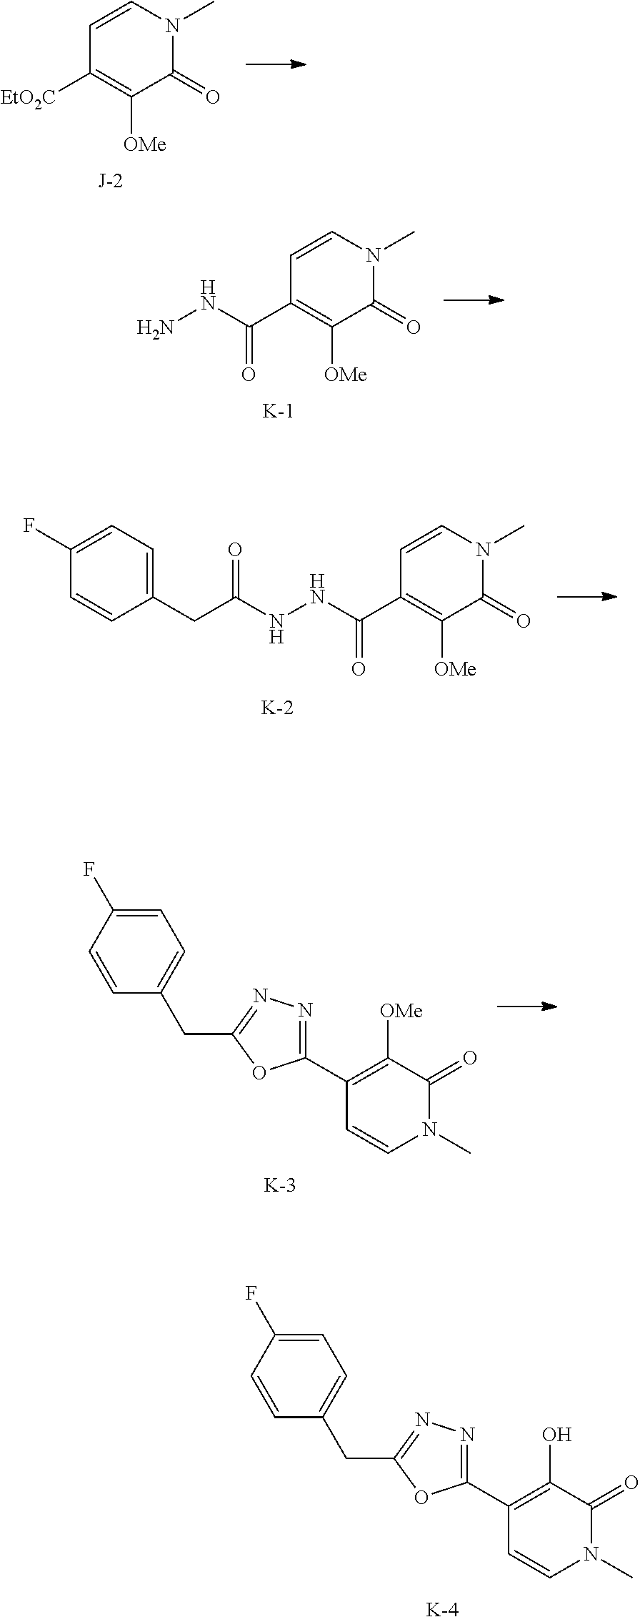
C1=CN(C)C(=O)C([OMe])=C1[EtO2C].C1=CN(C)C(=O)C([OMe])=C1C(NN)=O.[K].C(C1=CC=C(F)C=C1)C(NNC(C1=C([OMe])C(=O)N(C)C=C1)=O)=O.[K].C1=CN(C)C(=O)C([OMe])=C1C1=NN=C(CC2=CC=C(F)C=C2)O1.[K].C1=CN(C)C(=O)C(O)=C1C1=NN=C(CC2=CC=C(F)C=C2)O1.[K]
